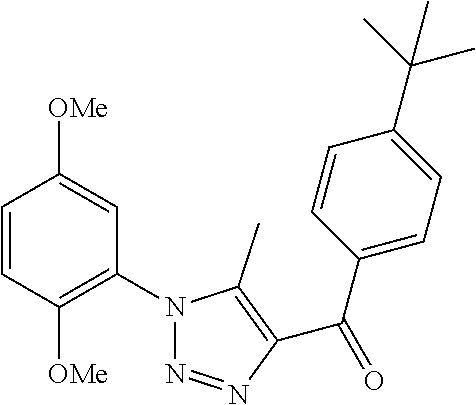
C1=CC([OMe])=C(N2N=NC(C(C3=CC=C(C(C)(C)C)C=C3)=O)=C2C)C=C1[OMe]
